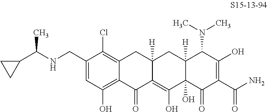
C1(CNC(C2CC2)C)=CC(O)=C2C(=C1Cl)CC1([H])C(=C(O)C3(O)C([H])(C1)C(N(C)C)C(O)=C(C(N)=O)C3=O)C2=O
